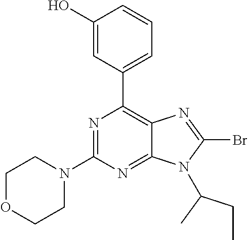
N1=C(N2CCOCC2)N=C2C(=C1C1=CC=CC(O)=C1)N=C(Br)N2C(CC)C
